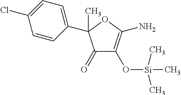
C1(C2(C)C(=O)C(O[Si](C)(C)C)=C(N)O2)=CC=C(Cl)C=C1
